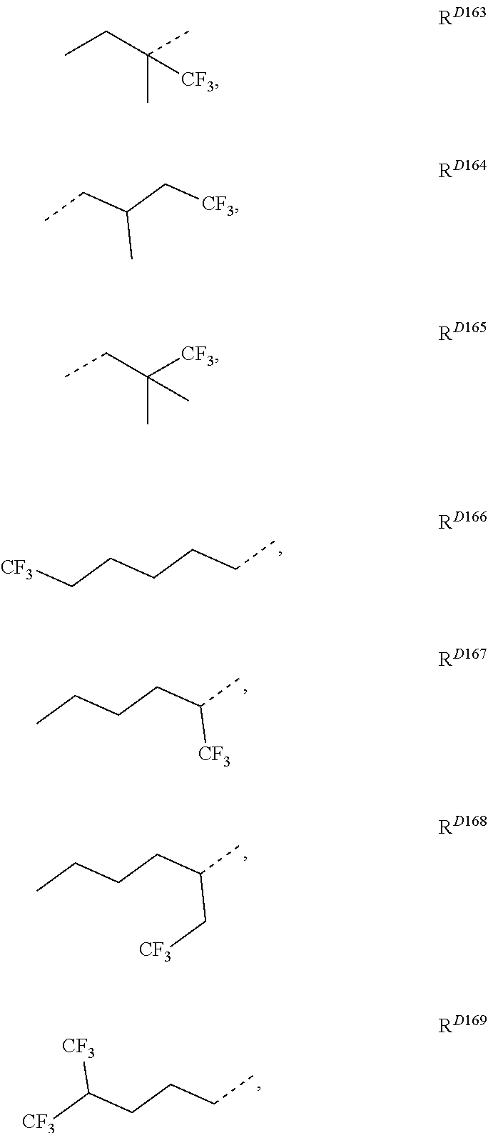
[CF3]CC(CC)C.C(CCCC[CF3])C.C(CCCC)(C)[CF3].C(CCCC)(C)C[CF3].C(CCC([CF3])[CF3])C.CC(C)(CC)[CF3].CC([CF3])(CC)C
